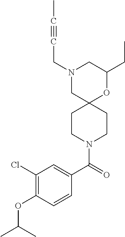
C1(CC)OC2(CN(CC#CC)C1)CCN(C(C1=CC(Cl)=C(OC(C)C)C=C1)=O)CC2
